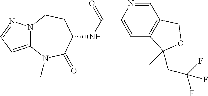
C12=CC=NN1CCC(NC(C1=CC3=C(C=N1)COC3(CC(F)(F)F)C)=O)C(=O)N2C
